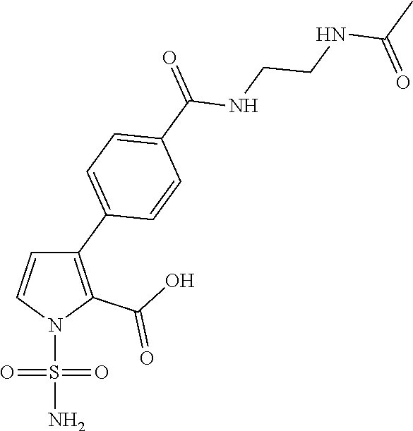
C1(C2=CC=C(C(=O)NCCNC(C)=O)C=C2)=C(C(O)=O)N(S(=O)(=O)N)C=C1
